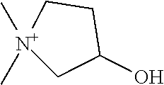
C[N+]1(C)CC(O)CC1
